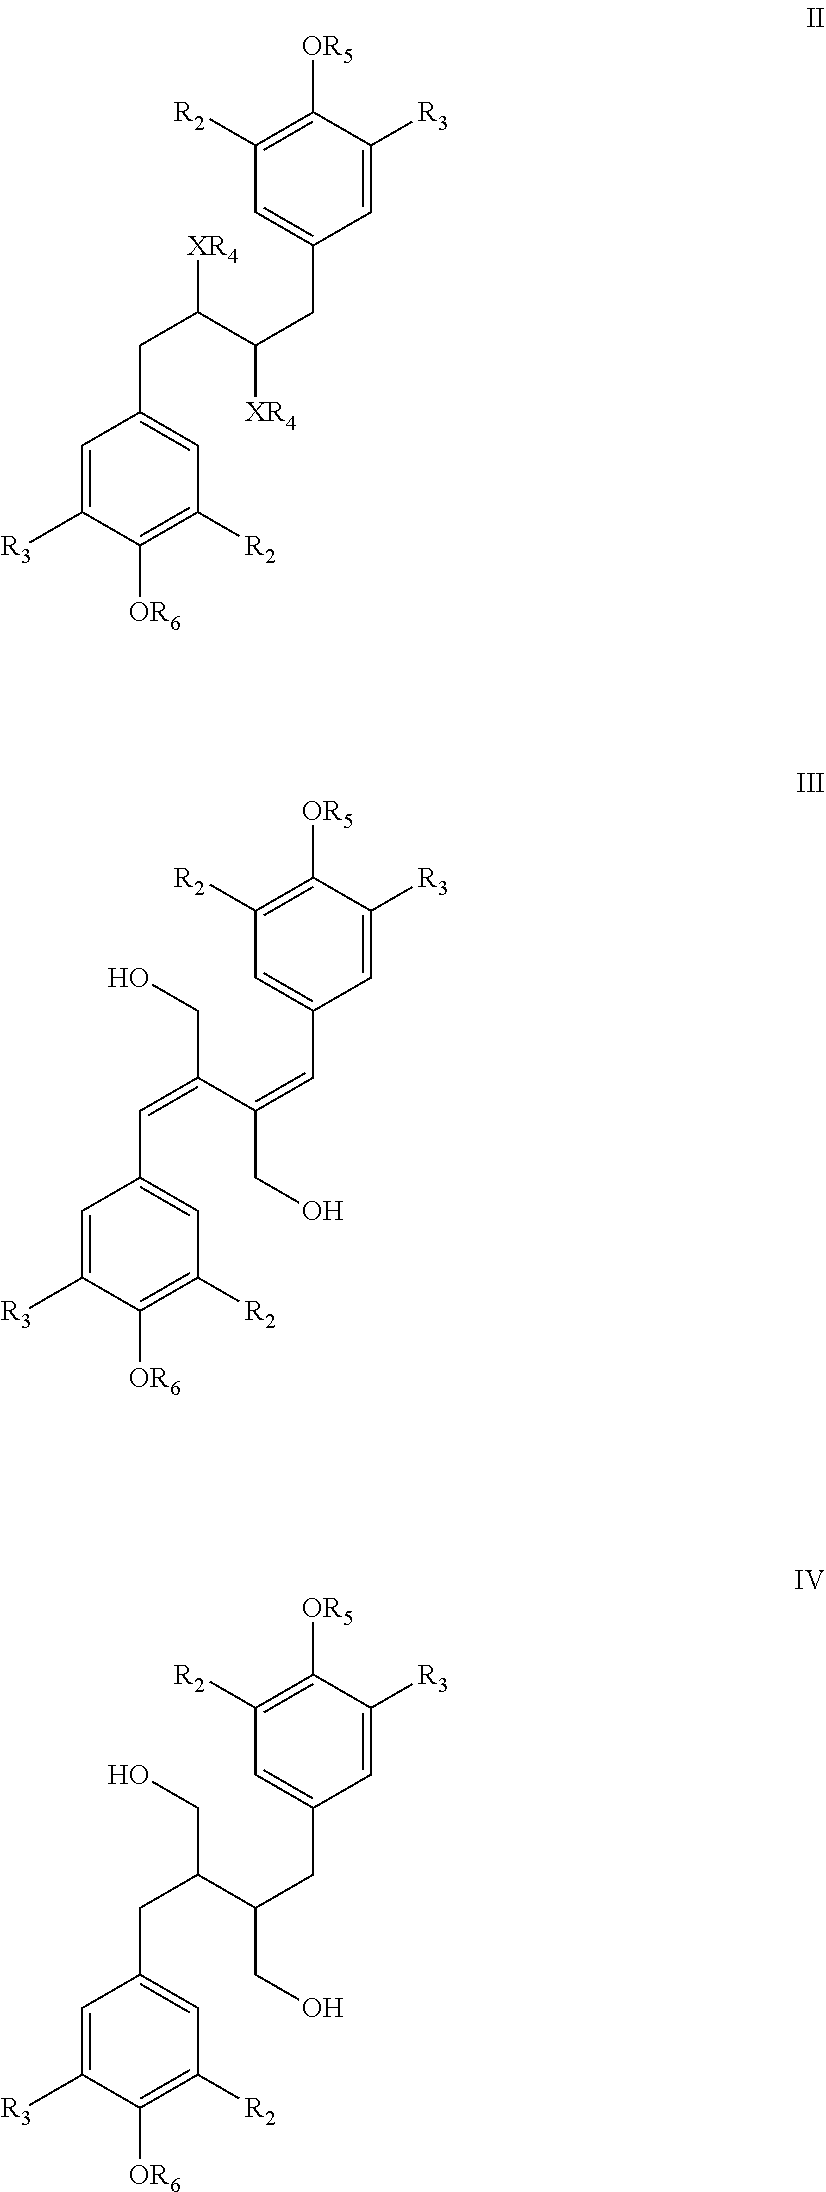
C1=C([R3])C([OR5])=C([R2])C=C1CC(C(CC1=CC([R2])=C([OR6])C([R3])=C1)[XR4])[XR4].C1=C([R3])C([OR5])=C([R2])C=C1C=C(C(=CC1=CC([R2])=C([OR6])C([R3])=C1)CO)CO.C1=C([R3])C([OR5])=C([R2])C=C1CC(C(CC1=CC([R2])=C([OR6])C([R3])=C1)CO)CO
